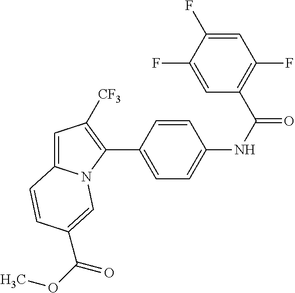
C1(C2=CC=C(NC(=O)C3=C(F)C=C(F)C(F)=C3)C=C2)=C([CF3])C=C2N1C=C(C(OC)=O)C=C2
